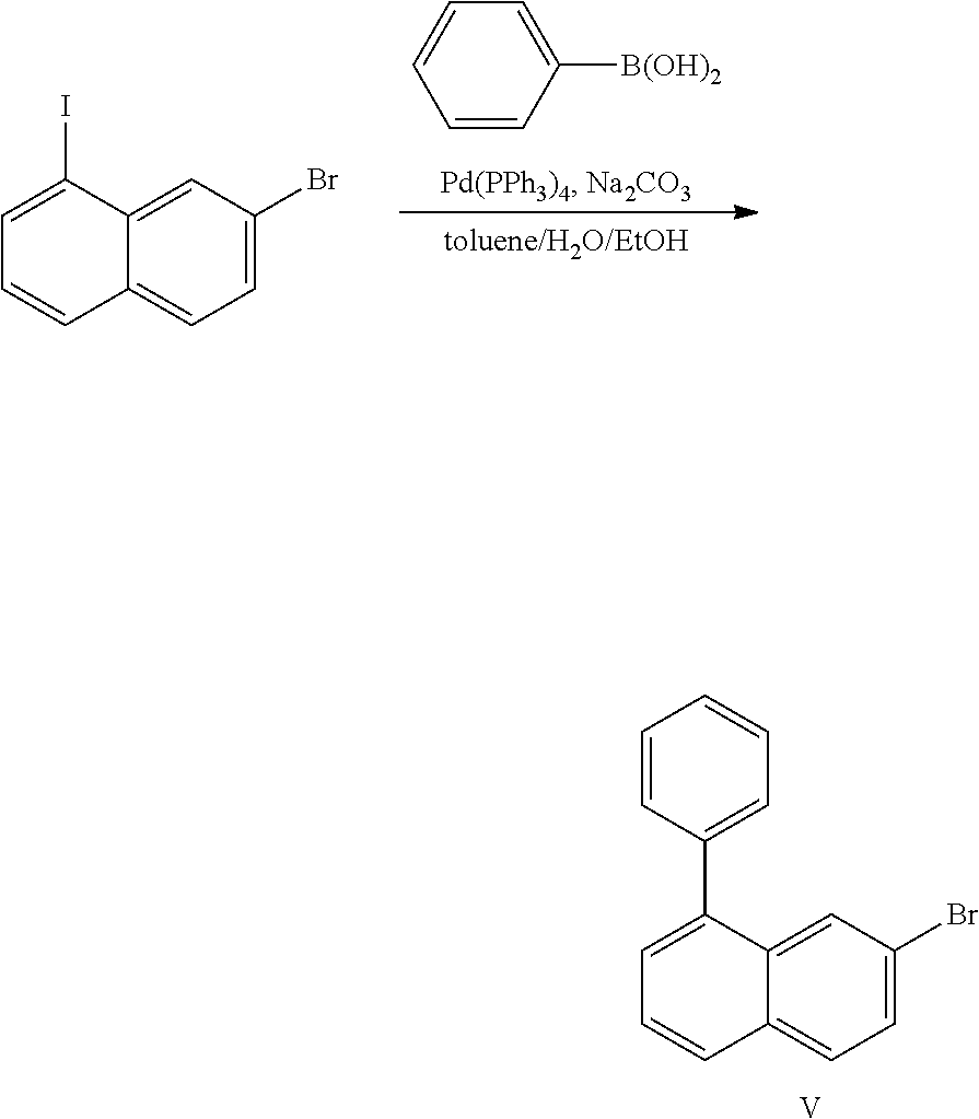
C1=CC([B(OH)2])=CC=C1.C1=C(Br)C=C2C(=C1)C=CC=C2I.C1=C(Br)C=C2C(=C1)C=CC=C2C1=CC=CC=C1.[V]
